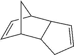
C12C(CC=C1)C1C=CC2C1
